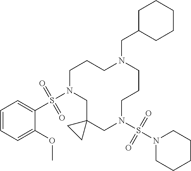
C1N(S(C2=CC=CC=C2OC)(=O)=O)CC2(CN(S(N3CCCCC3)(=O)=O)CCCN(CC3CCCCC3)CC1)CC2
